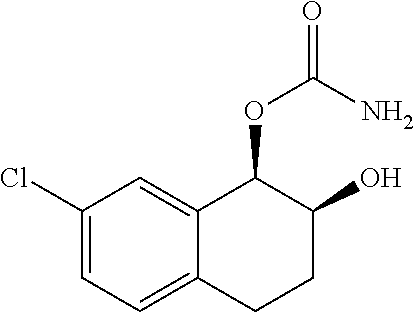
C1(Cl)=CC=C2C(=C1)C(OC(=O)N)C(O)CC2
